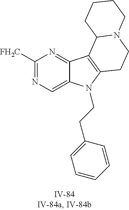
C1([FH2C])=NC=C2C(=N1)C1=C(N2CCC2=CC=CC=C2)CCN2C1CCCC2
